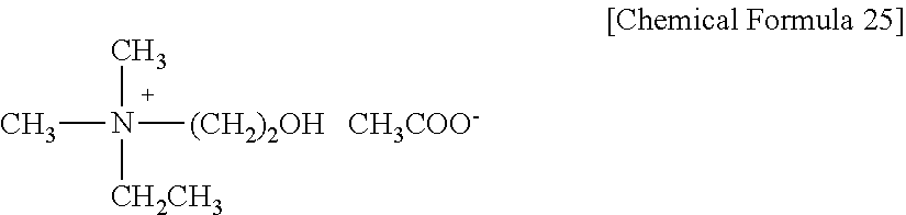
N(C)([CH2CH3])([(CH2)2OH])C.[CH3COO-]
